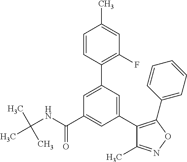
C(NC(C1=CC(C2=C(C3=CC=CC=C3)ON=C2C)=CC(C2=C(F)C=C(C)C=C2)=C1)=O)(C)(C)C
